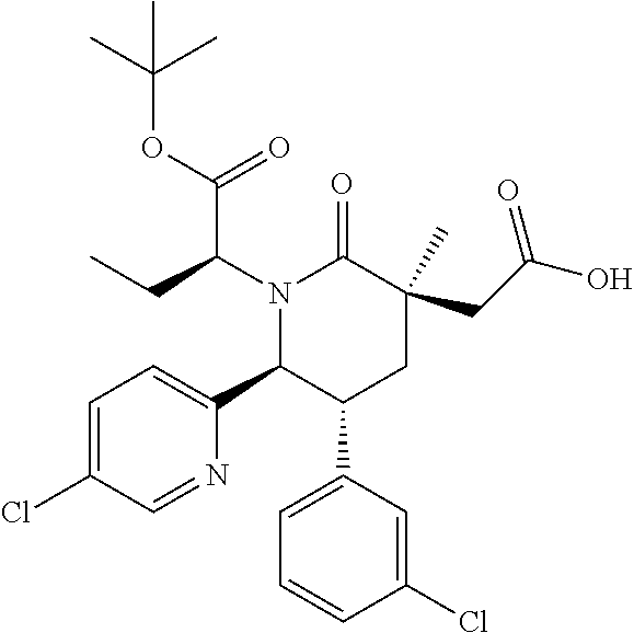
C1=C(Cl)C=NC(C2C(C3=CC=CC(Cl)=C3)CC(CC(O)=O)(C)C(=O)N2C(CC)C(=O)OC(C)(C)C)=C1
